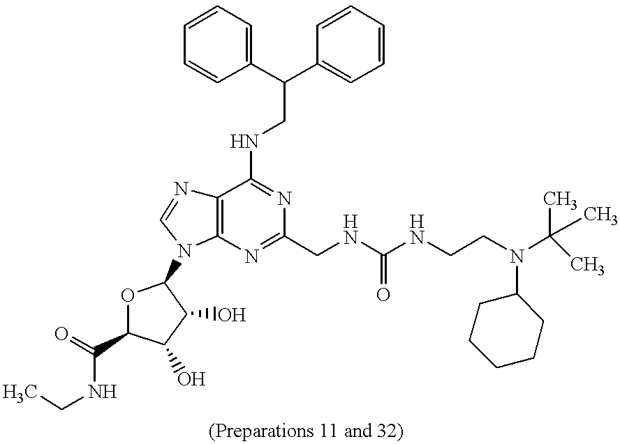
C1(C(C2=CC=CC=C2)CNC2=NC(CNC(NCCN(C(C)(C)C)C3CCCCC3)=O)=NC3=C2N=CN3C2OC(C(=O)NCC)C(O)C2O)=CC=CC=C1
